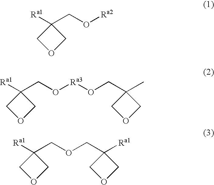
[Ra1]C1(CO[Ra2])COC1.[Ra1]C1(CO[Ra3]OCC2(C)COC2)COC1.[Ra1]C1(COCC2([Ra1])COC2)COC1
